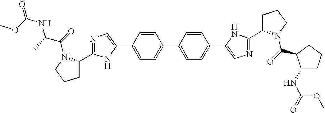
C1=CC(C2=CN=C(C3CCCN3C(=O)C(C)NC(=O)OC)N2)=CC=C1C1=CC=C(C2=CN=C(C3CCCN3C(=O)C3C(NC(=O)OC)CCC3)N2)C=C1
